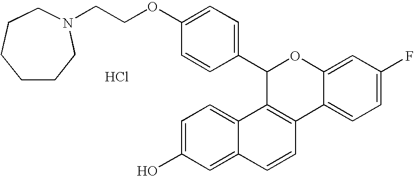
Cl.C1(C2=CC=C(OCCN3CCCCCC3)C=C2)C2=C(C3=CC=C(F)C=C3O1)C=CC1=CC(O)=CC=C21
